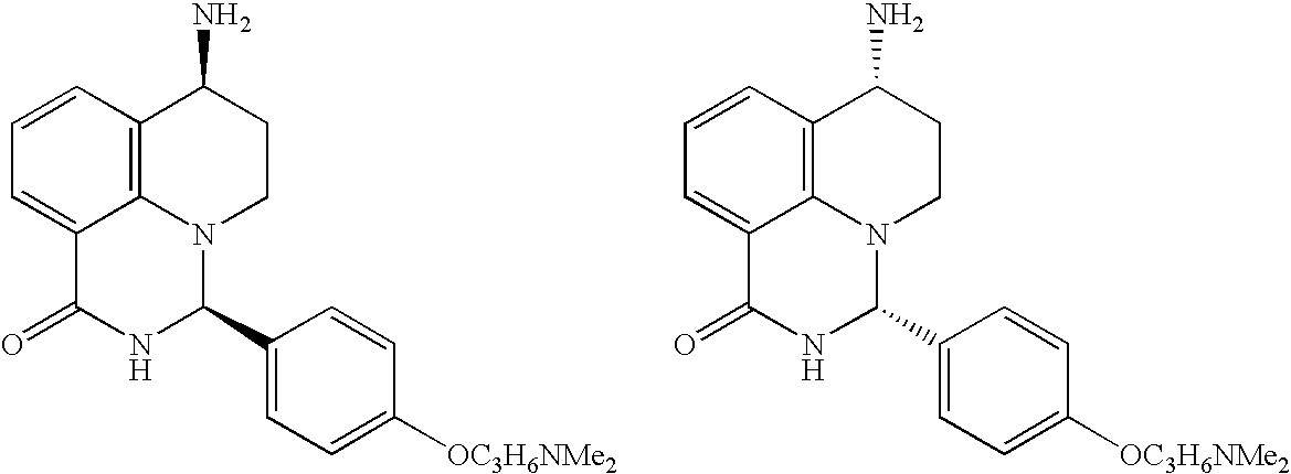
C1=CC2=C3C(=C1)C(=O)NC(C1=CC=C([OC3H6NMe2])C=C1)N3CCC2N.C1=CC2=C3C(=C1)C(=O)NC(C1=CC=C([OC3H6NMe2])C=C1)N3CCC2N
